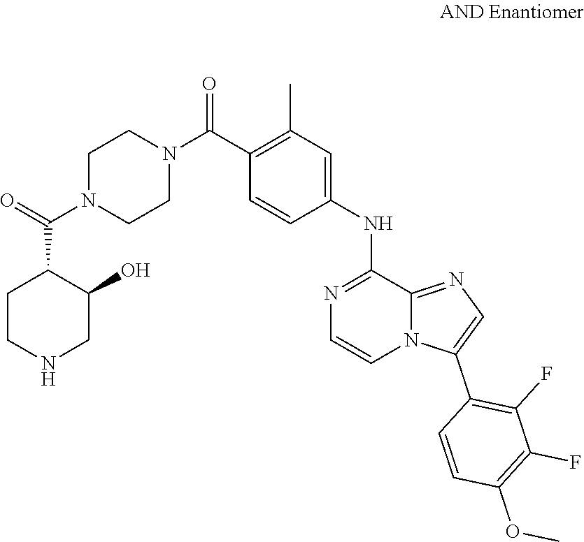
C1N(C(C2=C(C)C=C(NC3=NC=CN4C(C5=C(F)C(F)=C(OC)C=C5)=CN=C43)C=C2)=O)CCN(C(C2C(O)CNCC2)=O)C1
